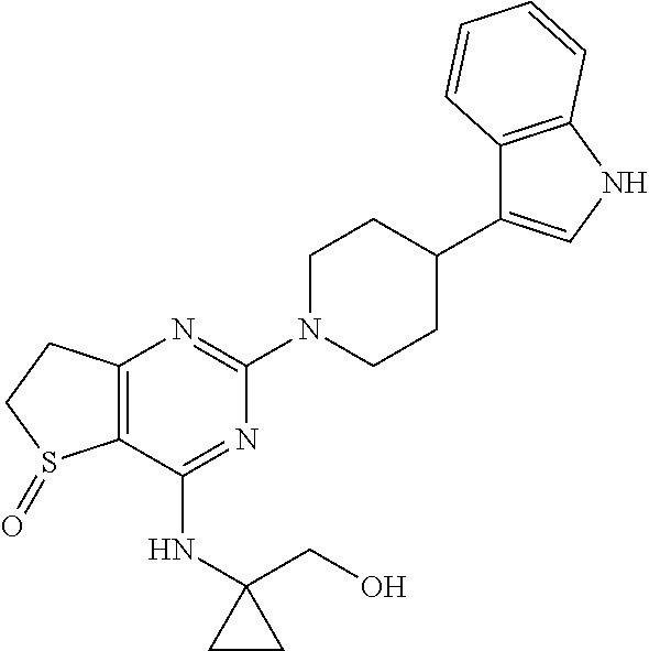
C12=C(C(NC3(CO)CC3)=NC(N3CCC(C4=CNC5=C4C=CC=C5)CC3)=N1)S(=O)CC2
